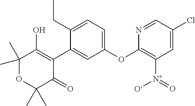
C1(C)(C)OC(C)(C)C(=O)C(C2=CC(OC3=C([N+](=O)[O-])C=C(Cl)C=N3)=CC=C2CC)=C1O
